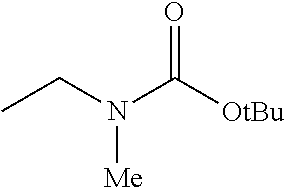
CCN(C([OtBu])=O)[Me]
